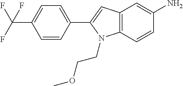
C1=C(C(F)(F)F)C=CC(C2=CC3=C(N2CCOC)C=CC(N)=C3)=C1
